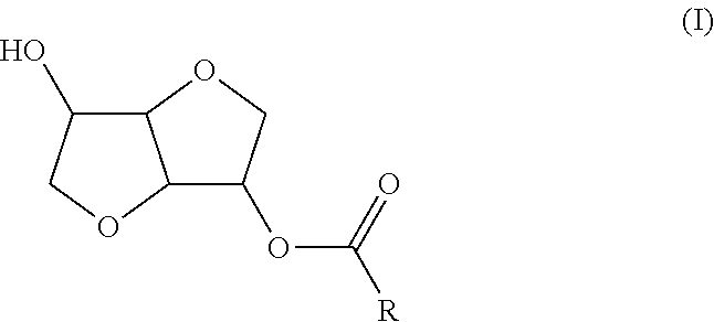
C12C(O)COC1C(OC([R])=O)CO2
